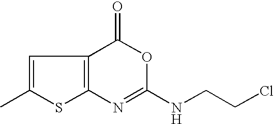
C1(C)=CC2=C(N=C(NCCCl)OC2=O)S1
